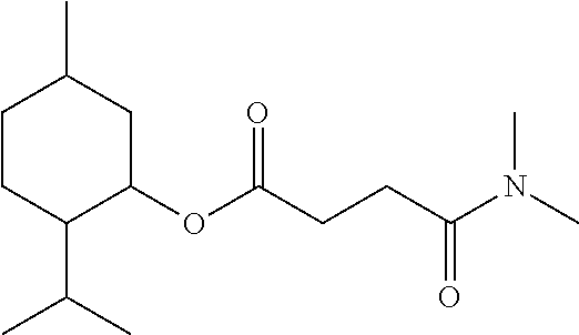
C1CC(C(C)C)C(OC(CCC(N(C)C)=O)=O)CC1C
